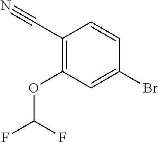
C1(C#N)=C(OC(F)F)C=C(Br)C=C1
